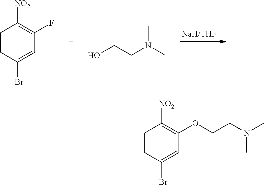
C1=CC(Br)=CC(F)=C1[NO2].OCCN(C)C.C1=CC(Br)=CC(OCCN(C)C)=C1[NO2]
